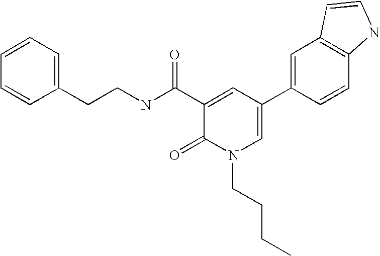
C(C1=CC=CC=C1)CNC(C1=CC(C2=CC3=C(C=C2)NC=C3)=CN(CCCC)C1=O)=O
